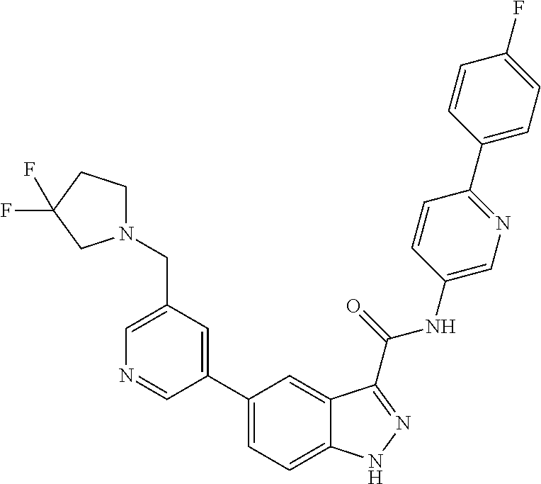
C1(CN2CCC(F)(F)C2)=CN=CC(C2=CC=C3C(=C2)C(C(NC2=CN=C(C4=CC=C(F)C=C4)C=C2)=O)=NN3)=C1
